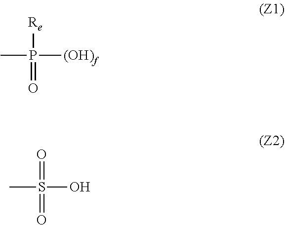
CP([Re])([(OH)f])=O.CS(=O)(O)=O
